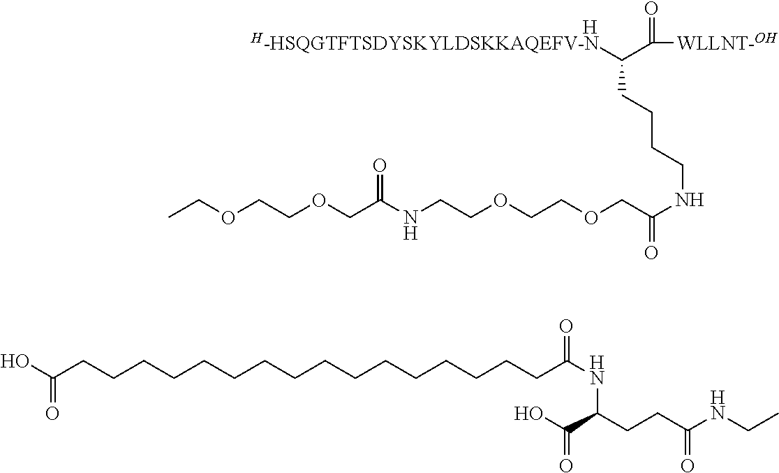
N(CCCCC(C(=O)[WLLNT-OH])[H-HSQGTFTSDYSKYLDSKKAQEFV-N])C(COCCOCCNC(COCCOCC)=O)=O.OC(CCCCCCCCCCCCCCCCC(NC(CCC(NCC)=O)C(O)=O)=O)=O.[H]
